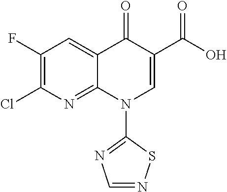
C1(F)=C(Cl)N=C2C(=C1)C(=O)C(C(=O)O)=CN2C1=NC=NS1
